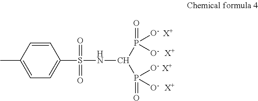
C1=CC(C)=CC=C1S(NC(P([O-])([O-])=O)P(=O)([O-])[O-])(=O)=O.[X+].[X+].[X+].[X+]
